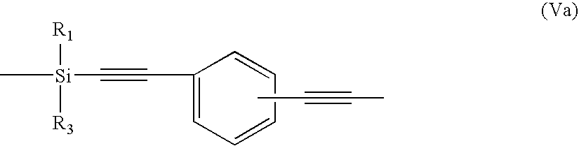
C[Si](C#CC1=CC=CC=C1)([R1])[R3].CC#CC
